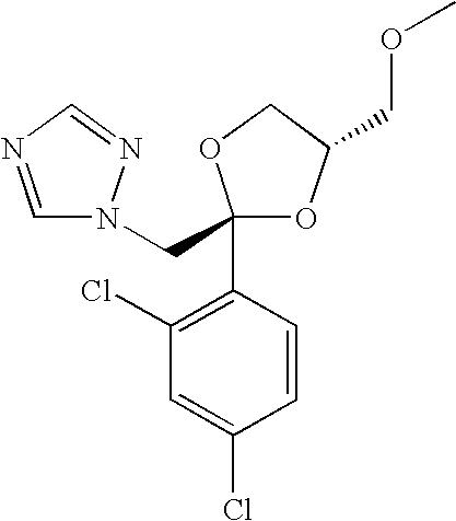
C1=NC=NN1CC1(C2=C(Cl)C=C(Cl)C=C2)OC(COC)CO1
